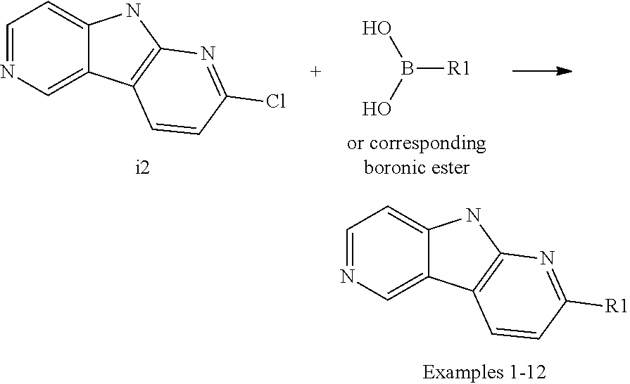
C1=NC=C2C(=C1)NC1=C2C=CC([R1])=N1.B([R1])(O)O.C1=NC=C2C(=C1)NC1=C2C=CC(Cl)=N1
